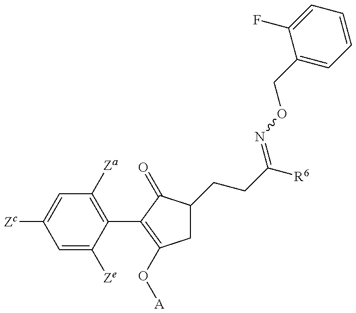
C1=C([Ze])C(C2=C(O[A])CC(CCC([R6])=NOCC3=CC=CC=C3F)C2=O)=C([Za])C=C1[Zc]
